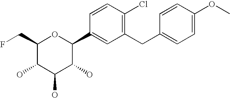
C1(CF)C(O)C(O)C(O)C(C2=CC(CC3=CC=C(OC)C=C3)=C(Cl)C=C2)O1
